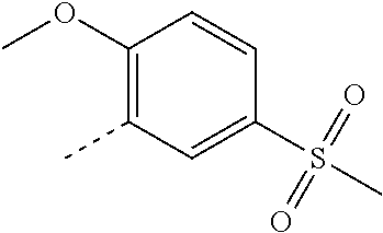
C1(OC)=C(C)C=C(S(=O)(=O)C)C=C1
